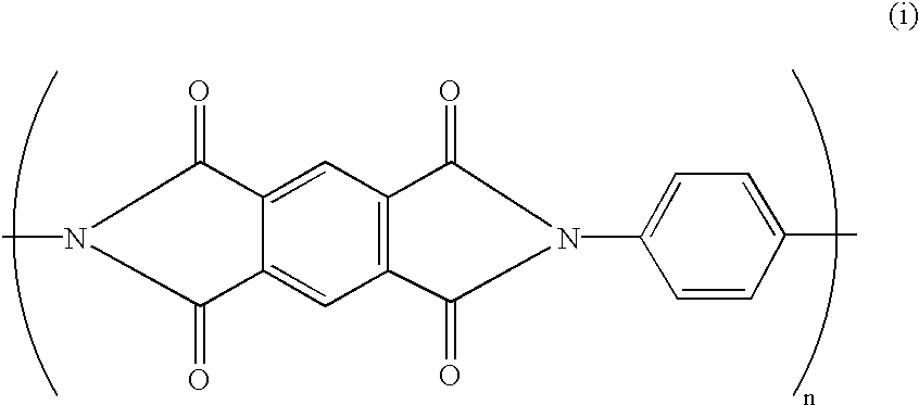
N1(C)C(=O)C2=CC3=C(C=C2C1=O)C(=O)N(C1=CC=C(C)C=C1)C3=O
